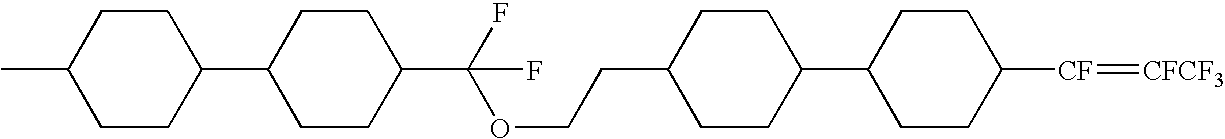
C1CC([CF]=[CFCF3])CCC1C1CCC(CCOC(C2CCC(C3CCC(C)CC3)CC2)(F)F)CC1
